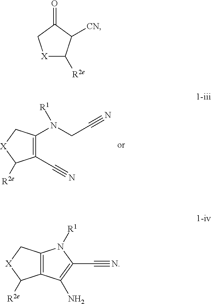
C1(N(CC#N)[R1])=C(C#N)C([R2e])[X]C1.[X]1C([R2e])C([CN])C(=O)C1.C12=C(C(N)=C(C#N)N1[R1])C([R2e])[X]C2
